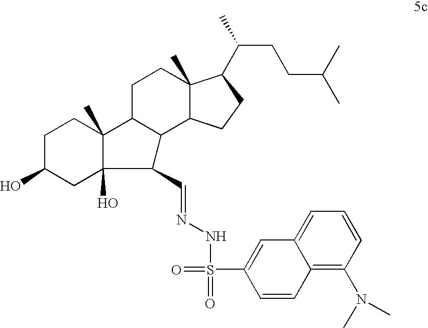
C1C(O)CC2(O)C(C)(C1)C1C(C2C=NNS(=O)(=O)C2=CC3=CC=CC(N(C)C)=C3C=C2)C2C(C)(CC1)C(C(C)CCC(C)C)CC2
